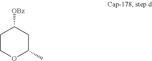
C1COC(C)CC1[OBz]
